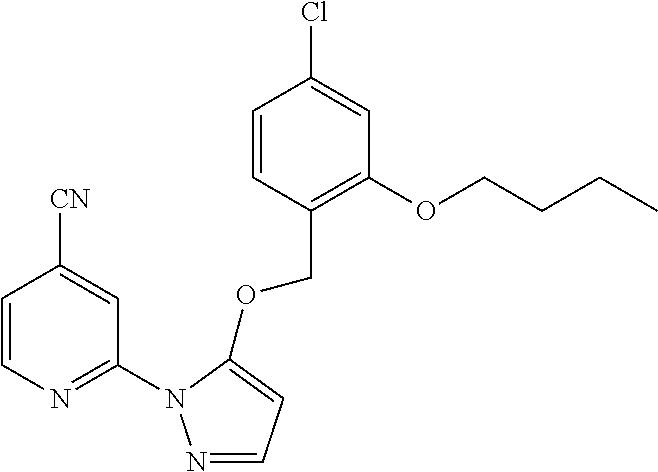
C1=CN=C(N2N=CC=C2OCC2=C(OCCCC)C=C(Cl)C=C2)C=C1[CN]
